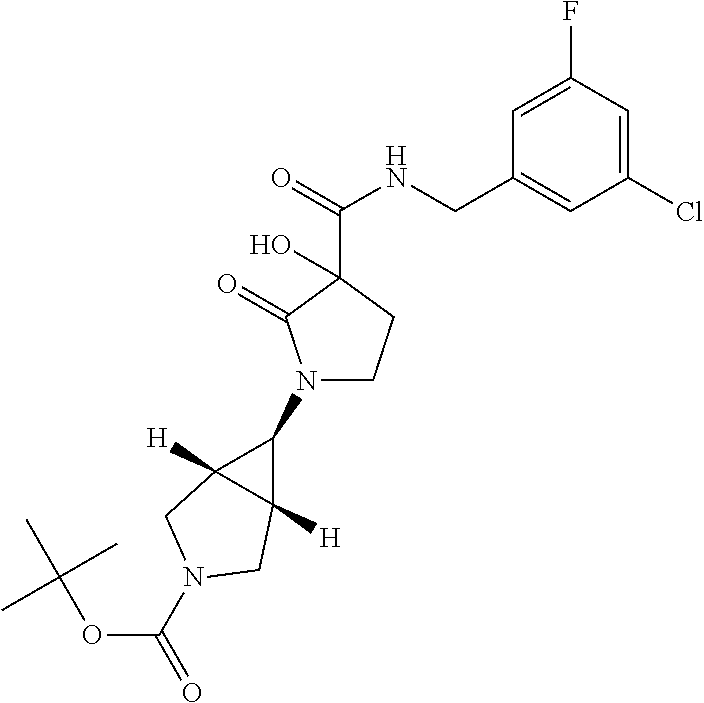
N1(C2C3([H])C2([H])CN(C(OC(C)(C)C)=O)C3)CCC(C(NCC2=CC(Cl)=CC(F)=C2)=O)(O)C1=O
